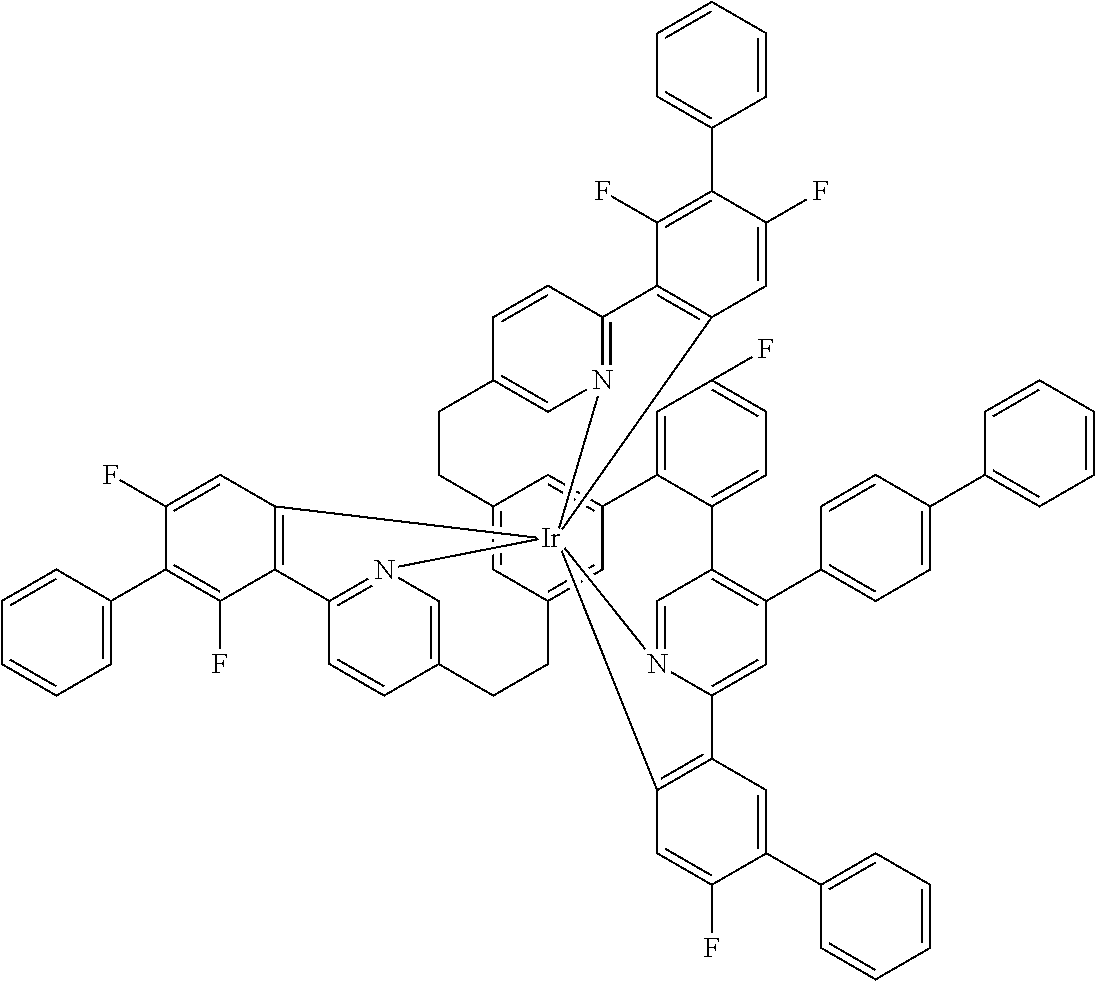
C12=CC3=CC(=C1)C1=CC(F)=CC=C1C1=C(C4=CC=C(C5=CC=CC=C5)C=C4)C=C4N(=C1)[Ir]15(N6=C(C=CC(=C6)CC3)C3=C1C=C(F)C(C1=CC=CC=C1)=C3F)(N1=C(C=CC(=C1)CC2)C1=C5C=C(F)C(C2=CC=CC=C2)=C1F)C1=C4C=C(C2=CC=CC=C2)C(F)=C1
